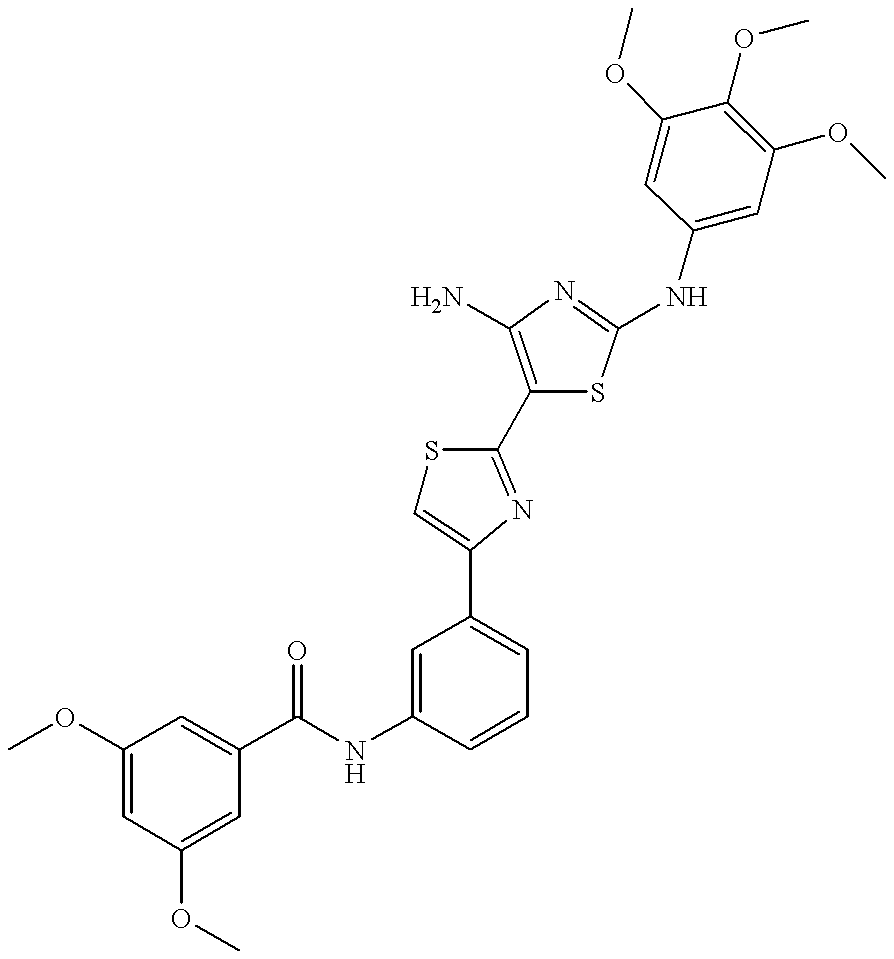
C(NC1=CC(C2=CSC(C3=C(N)N=C(NC4=CC(OC)=C(OC)C(OC)=C4)S3)=N2)=CC=C1)(=O)C1=CC(OC)=CC(OC)=C1
